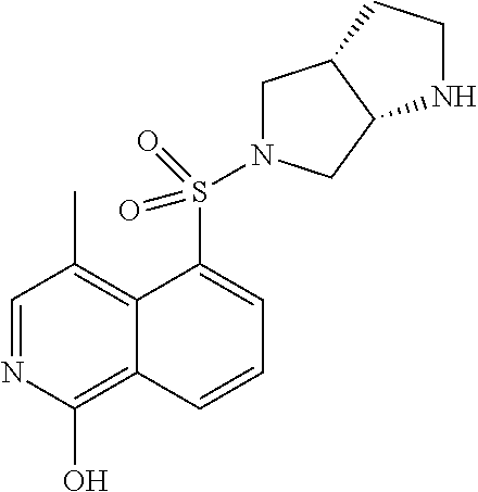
C1=NC(O)=C2C(=C1C)C(S(N1CC3C(C1)NCC3)(=O)=O)=CC=C2
